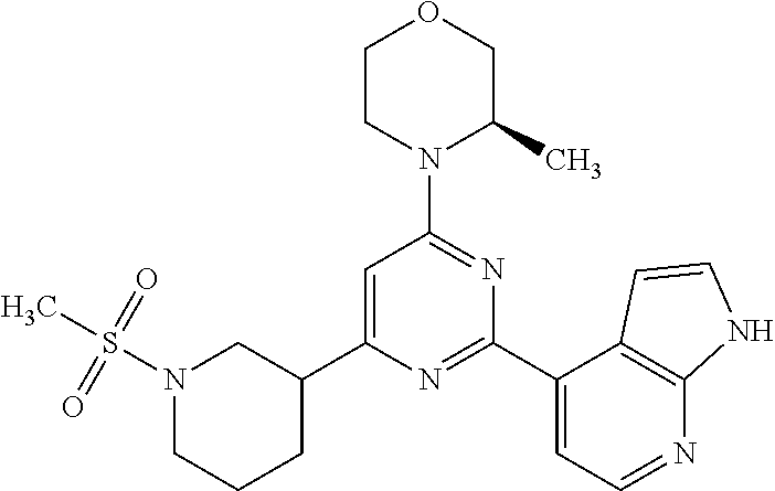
C1=C(C2CCCN(S(C)(=O)=O)C2)N=C(C2=CC=NC3=C2C=CN3)N=C1N1C(C)COCC1
